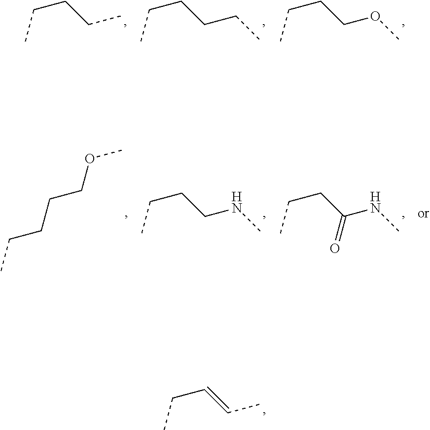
C(CCC)C.C(CCCC)C.C(CCOC)C.CCCCCOC.C(CCNC)C.C(CC(NC)=O)C.C(C=CC)C
